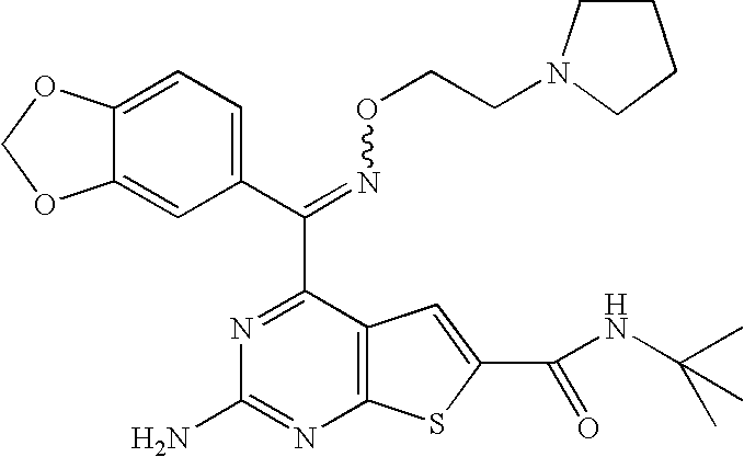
C(=NOCCN1CCCC1)(C1=NC(N)=NC2=C1C=C(C(NC(C)(C)C)=O)S2)C1=CC=C2C(=C1)OCO2
